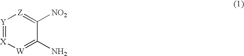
[Y]1=[X][W]=C(N)C([NO2])=[Z]1
